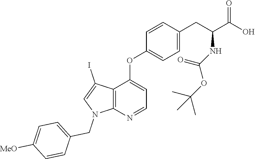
C12=C(N=CC=C1OC1=CC=C(CC(NC(OC(C)(C)C)=O)C(O)=O)C=C1)N(CC1=CC=C([MeO])C=C1)C=C2I
